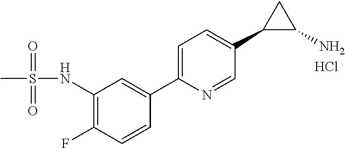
C1(NS(C)(=O)=O)=C(F)C=CC(C2=CC=C(C3C(N)C3)C=N2)=C1.Cl
